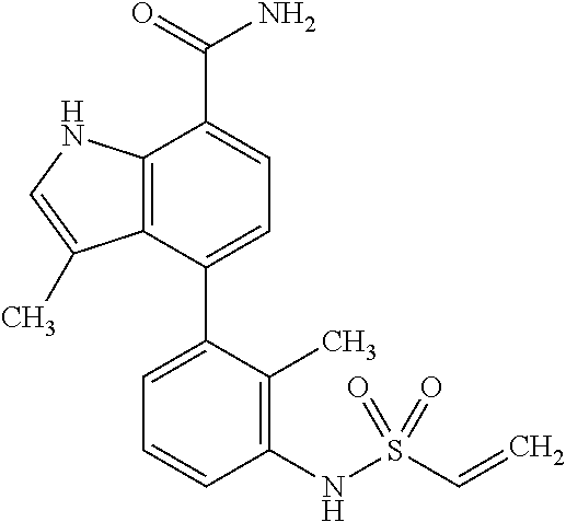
C12=C(C(C3=CC=CC(NS(C=C)(=O)=O)=C3C)=CC=C1C(=O)N)C(C)=CN2
